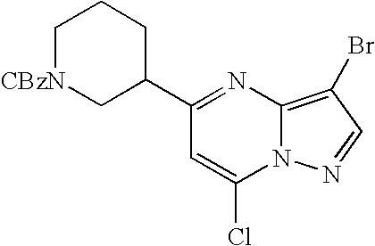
C1(C2=NC3=C(Br)C=NN3C(Cl)=C2)CCC[CBzN]C1
